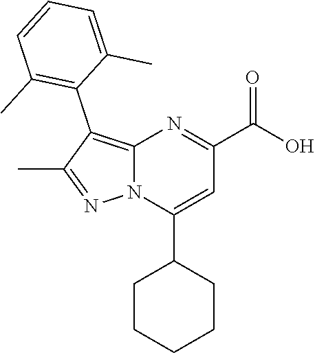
C12=C(C3=C(C)C=CC=C3C)C(C)=NN1C(C1CCCCC1)=CC(C(O)=O)=N2
